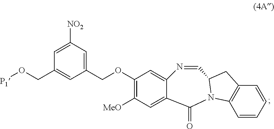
C1(OCC2=CC([NO2])=CC(CO[P1])=C2)=C([MeO])C=C2C(=C1)N=CC1N(C3=C(C1)C=CC=C3)C2=O
